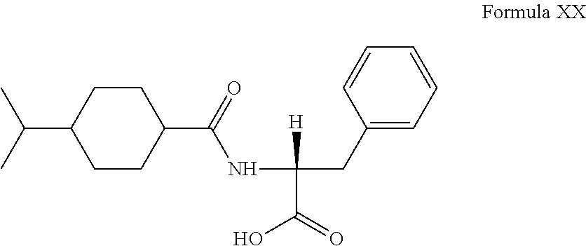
C1=CC(CC(NC(C2CCC(C(C)C)CC2)=O)([H])C(=O)O)=CC=C1
